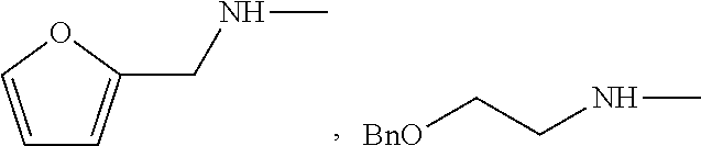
C([BnO])CNC.C(NC)C1=CC=CO1
